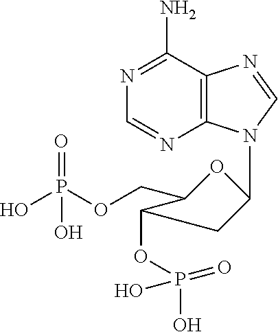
N1=C(N)C2=C(N=C1)N(C1OC(COP(O)(=O)O)C(OP(O)(=O)O)C1)C=N2
